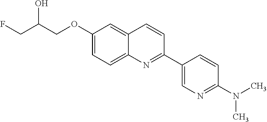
C1(OCC(CF)O)=CC=C2C(=C1)C=CC(C1=CN=C(N(C)C)C=C1)=N2
